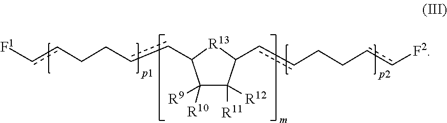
c(cC1C([R10])([R9])C([R12])([R11])C(ccCCcc[F2])[R13]1)CCcc[F1]
